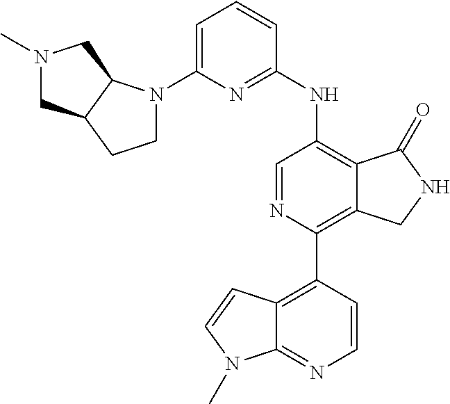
C1=C(N2CCC3C2CN(C)C3)N=C(NC2=C3C(=C(C4=C5C(=NC=C4)N(C)C=C5)N=C2)CNC3=O)C=C1
